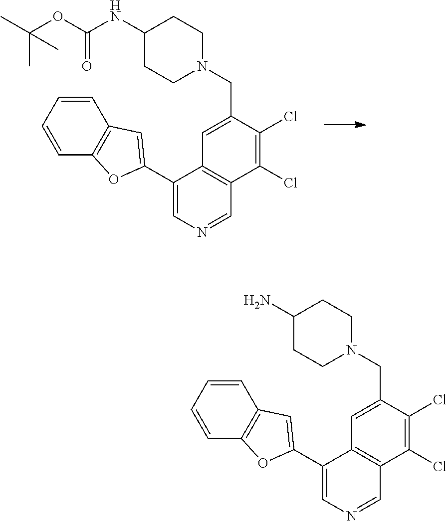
C1(C2=CC3=C(C=CC=C3)O2)=CN=CC2=C1C=C(CN1CCC(NC(OC(C)(C)C)=O)CC1)C(Cl)=C2Cl.C1(C2=CC3=C(C=CC=C3)O2)=CN=CC2=C1C=C(CN1CCC(N)CC1)C(Cl)=C2Cl
